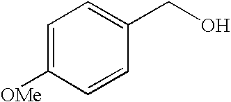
C1=C([OMe])C=CC(CO)=C1
